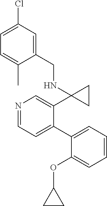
N1=CC=C(C2=CC=CC=C2OC2CC2)C(C2(NCC3=CC(Cl)=CC=C3C)CC2)=C1
